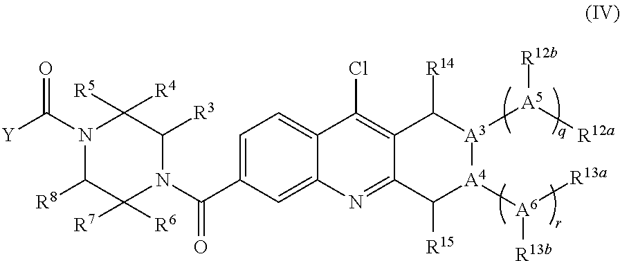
C1=C(C(N2C([R3])C([R4])([R5])N(C([Y])=O)C([R8])C2([R7])[R6])=O)C=C2C(=C1)C(Cl)=C1C(=N2)C([R15])[A4]([A6]([R13a])[R13b])[A3]([A5]([R12a])[R12b])C1[R14]
